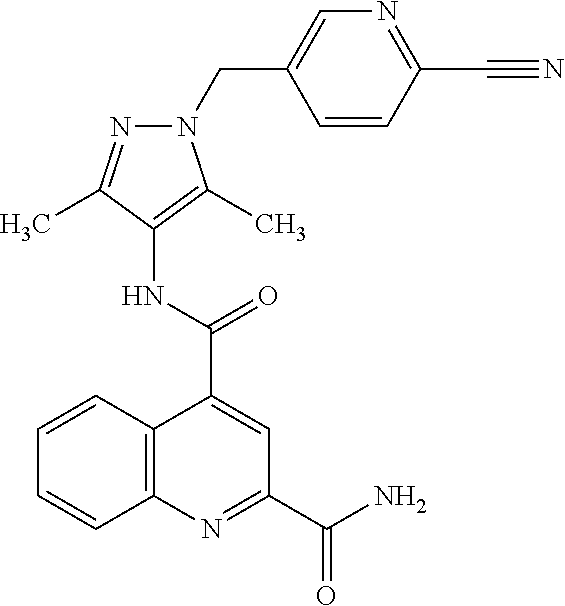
C12=C(N=C(C(N)=O)C=C1C(=O)NC1=C(C)N(CC3=CN=C(C#N)C=C3)N=C1C)C=CC=C2
